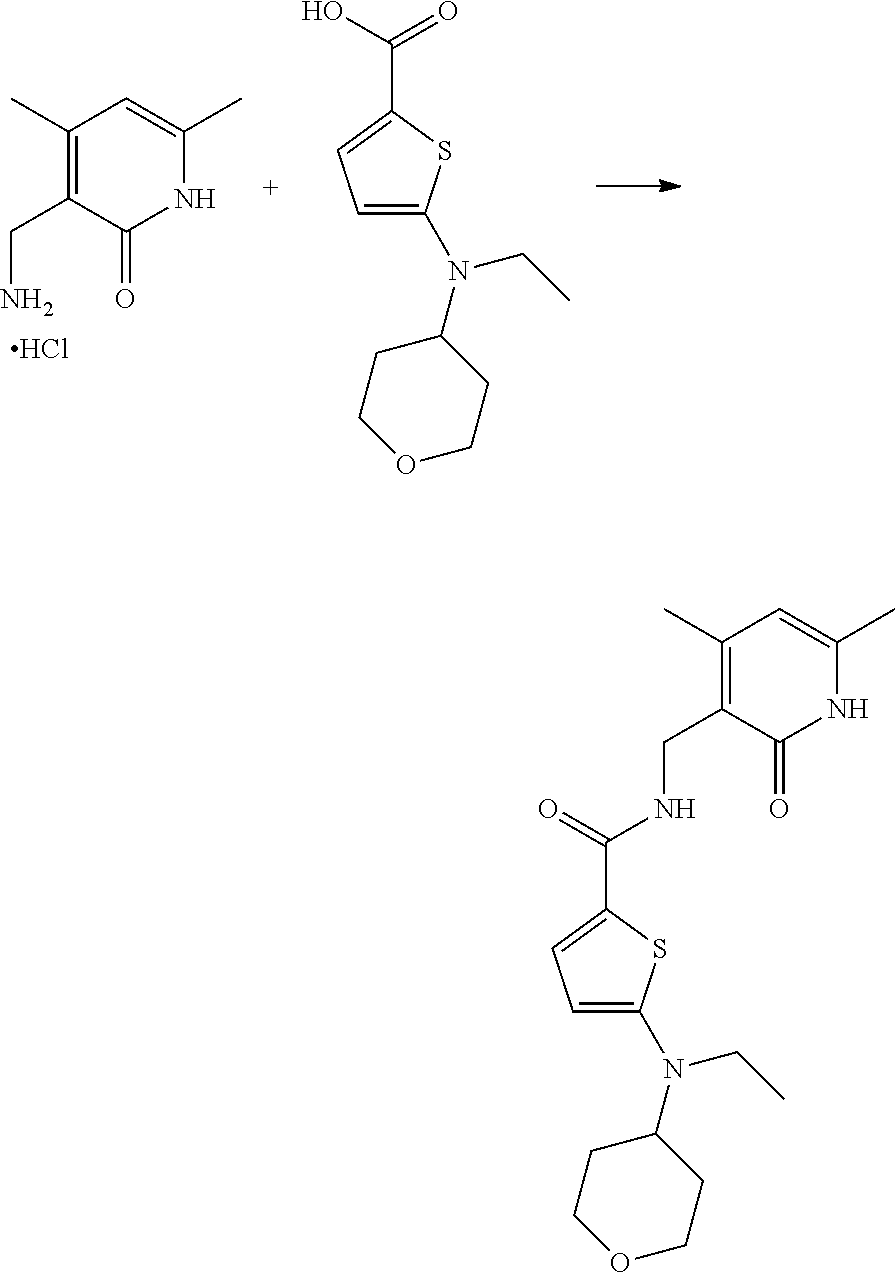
C1(C)=C(CN)C(=O)NC(C)=C1.Cl.O1CCC(N(C2=CC=C(C(=O)O)S2)CC)CC1.O1CCC(N(C2=CC=C(C(NCC3=C(C)C=C(C)NC3=O)=O)S2)CC)CC1
